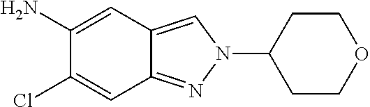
C1(N)=CC2=CN(C3CCOCC3)N=C2C=C1Cl
